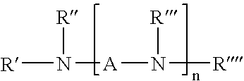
[R]N([A]N([R])[R])[R]
